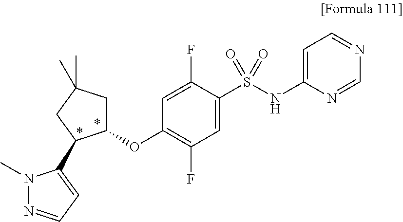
C1(S(NC2=CC=NC=N2)(=O)=O)=CC(F)=C(OC2CC(C)(C)CC2C2=CC=NN2C)C=C1F
